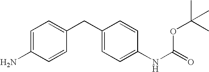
C1=C(N)C=CC(CC2=CC=C(NC(OC(C)(C)C)=O)C=C2)=C1
